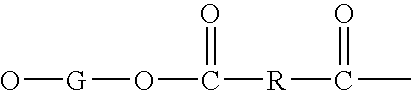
O[G]OC(=O)[R]C(=O)C
